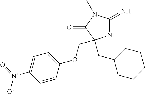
N1C(=N)N(C)C(=O)C1(CC1CCCCC1)COC1=CC=C([N+](=O)[O-])C=C1
